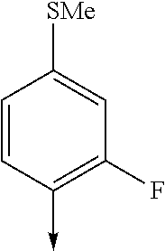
C1=CC(->C)=C(F)C=C1[SMe]
